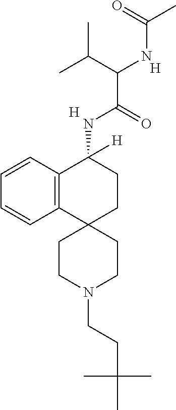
[H].C12=C(C=CC=C1)C(NC(C(C(C)C)NC(C)=O)=O)([H])CCC21CCN(CCC(C)(C)C)CC1.[H]
